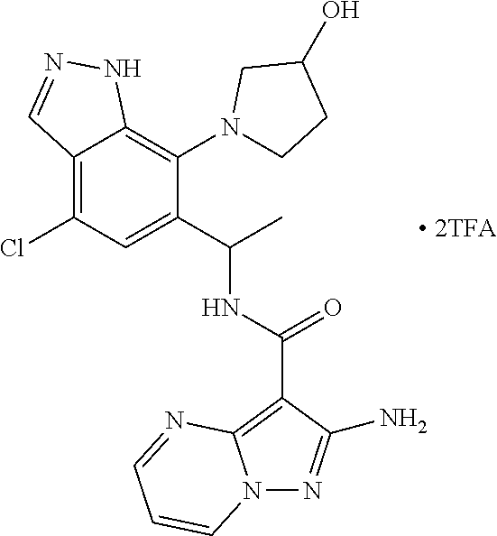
C12=C(Cl)C=C(C(C)NC(=O)C3=C4N(N=C3N)C=CC=N4)C(N3CCC(O)C3)=C1NN=C2
